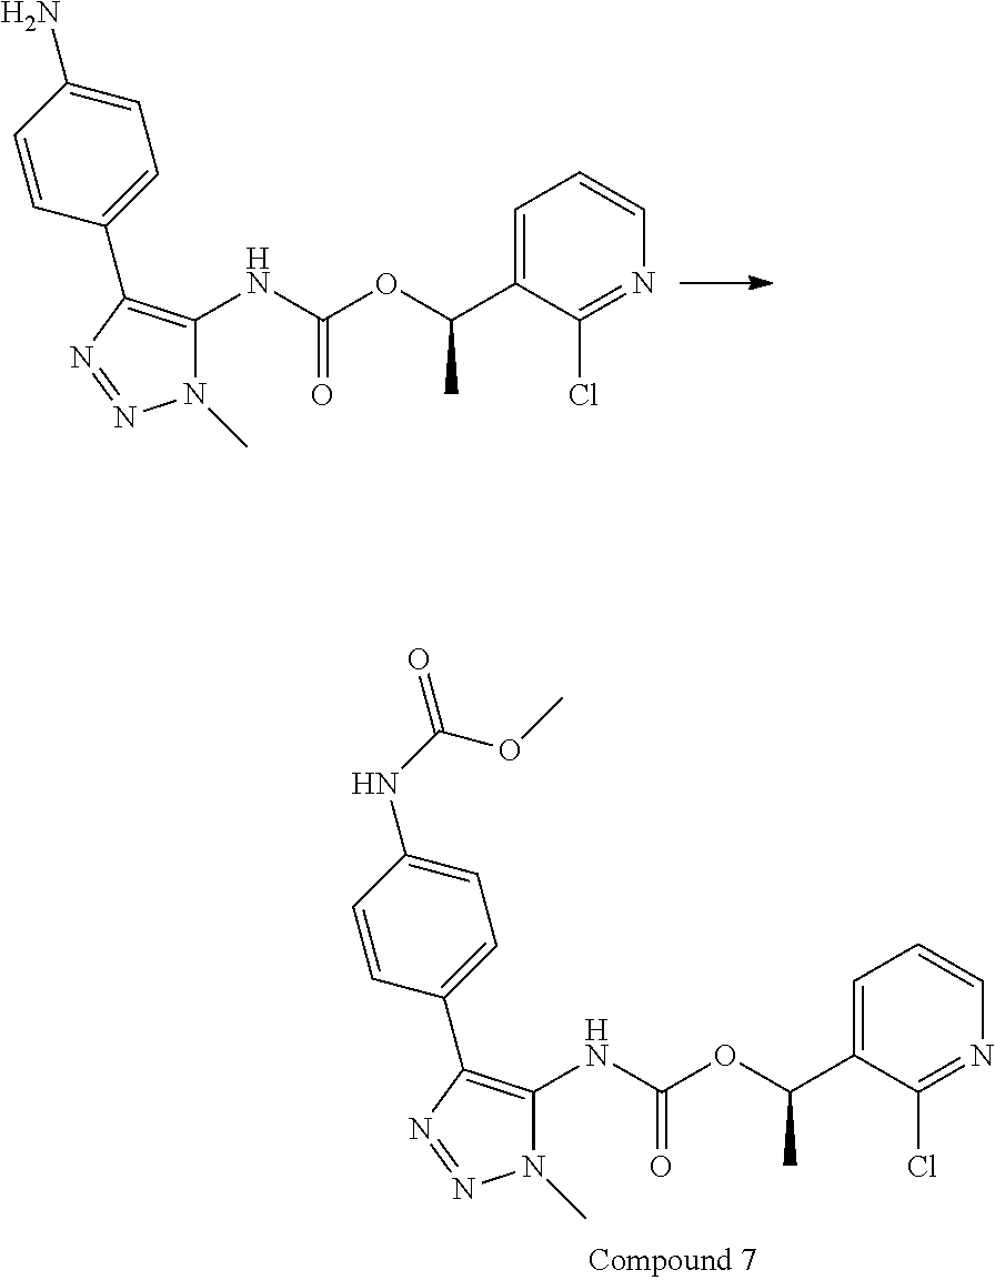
N1=C(Cl)C(C(OC(NC2=C(C3=CC=C(NC(=O)OC)C=C3)N=NN2C)=O)C)=CC=C1.N1=C(Cl)C(C(OC(NC2=C(C3=CC=C(N)C=C3)N=NN2C)=O)C)=CC=C1
